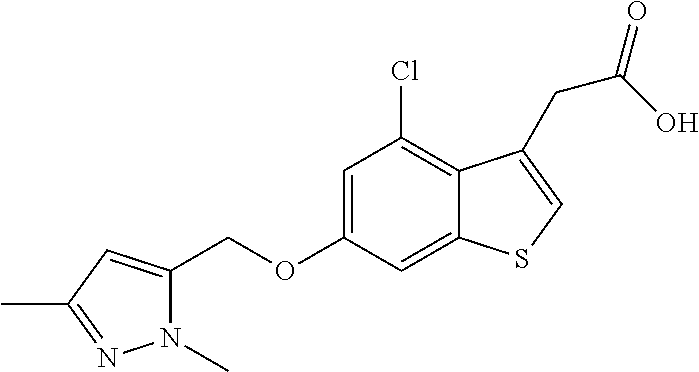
C12=CC(OCC3=CC(C)=NN3C)=CC(Cl)=C1C(CC(=O)O)=CS2
